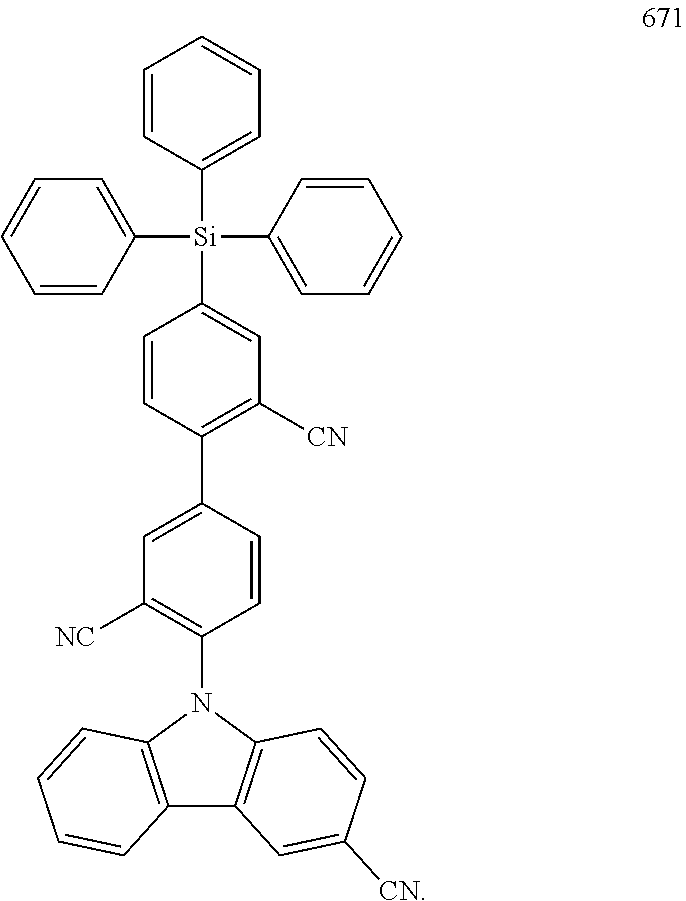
C12=C(N(C3=C([NC])C=C(C4=C([CN])C=C([Si](C5=CC=CC=C5)(C5=CC=CC=C5)C5=CC=CC=C5)C=C4)C=C3)C3=C1C=C([CN])C=C3)C=CC=C2
